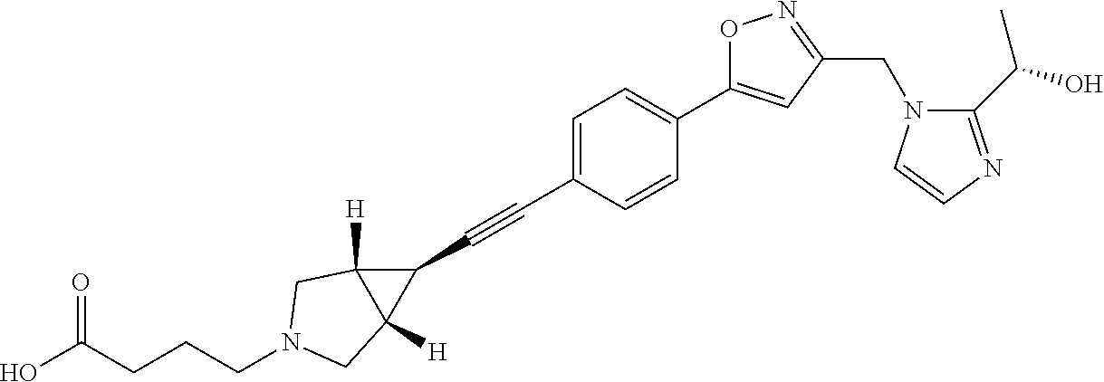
C1=C(C#CC2C3([H])C2([H])CN(CCCC(O)=O)C3)C=CC(C2=CC(CN3C(C(O)C)=NC=C3)=NO2)=C1
